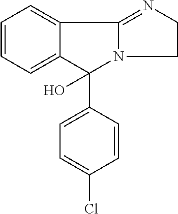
C1=CC=C2C(=C1)C1=NCCN1C2(C1=CC=C(Cl)C=C1)O
